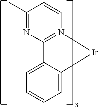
C1=C2C(=CC=C1)C1=N(C=CC(C)=N1)[Ir]2
